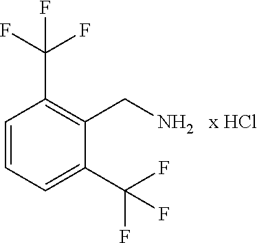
C1=CC=C(C(F)(F)F)C(CN)=C1C(F)(F)F
